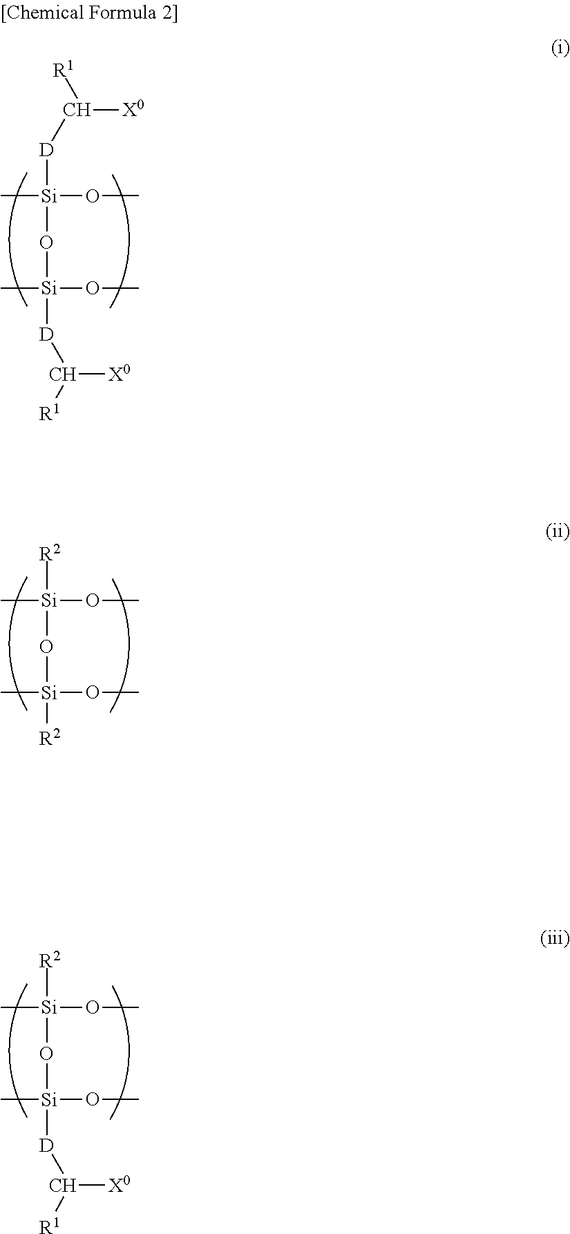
C[Si]([D]C([X0])[R1])(OC)O[Si](C)(OC)[D]C([X0])[R1].C[Si]([R2])(OC)O[Si](C)(OC)[R2].C[Si]([R2])(OC)O[Si](C)(OC)[D]C([X0])[R1]
